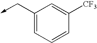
C1(C->C)=CC=CC([CF3])=C1
